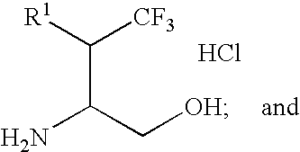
C(C(C[OH])N)([R1])[CF3].Cl
